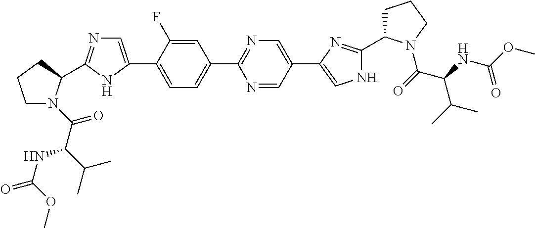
C1=C(F)C(C2=CN=C(C3N(C(C(C(C)C)NC(OC)=O)=O)CCC3)N2)=CC=C1C1=NC=C(C2=CNC(C3CCCN3C(C(NC(OC)=O)C(C)C)=O)=N2)C=N1
